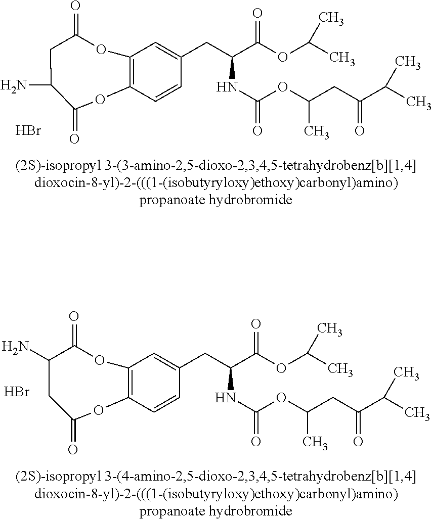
C12=C(C=C(CC(C(OC(C)C)=O)NC(=O)OC(CC(C(C)C)=O)C)C=C1)OC(=O)CC(N)C(=O)O2.Br.C12=C(C=C(CC(C(OC(C)C)=O)NC(=O)OC(CC(C(C)C)=O)C)C=C1)OC(=O)C(N)CC(=O)O2.Br
